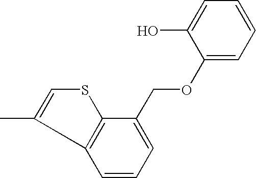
O(CC1=CC=CC2=C1SC=C2C)C1=CC=CC=C1O
